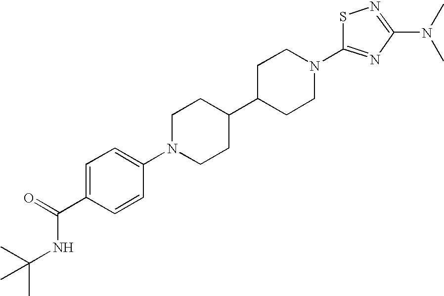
C1N(C2=CC=C(C(NC(C)(C)C)=O)C=C2)CCC(C2CCN(C3=NC(N(C)C)=NS3)CC2)C1
